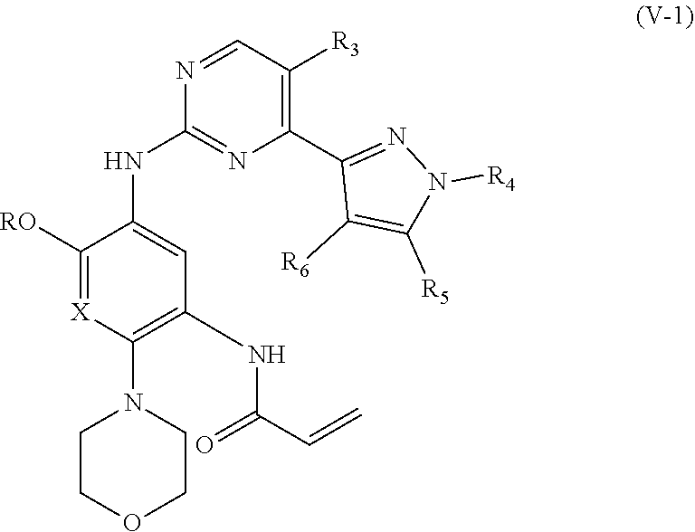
C1([RO])=[X]C(N2CCOCC2)=C(NC(=O)C=C)C=C1NC1=NC(C2=NN([R4])C([R5])=C2[R6])=C([R3])C=N1
